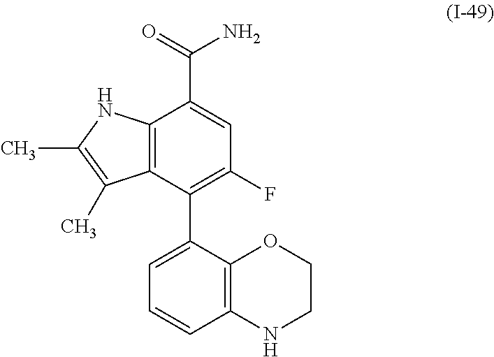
C12=C(C(C3=CC=CC4=C3OCCN4)=C(F)C=C1C(=O)N)C(C)=C(C)N2
